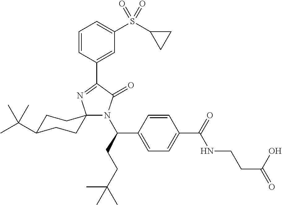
C1=CC(C2=NC3(N(C(CCC(C)(C)C)C4=CC=C(C(NCCC(=O)O)=O)C=C4)C2=O)CCC(C(C)(C)C)CC3)=CC(S(C2CC2)(=O)=O)=C1
